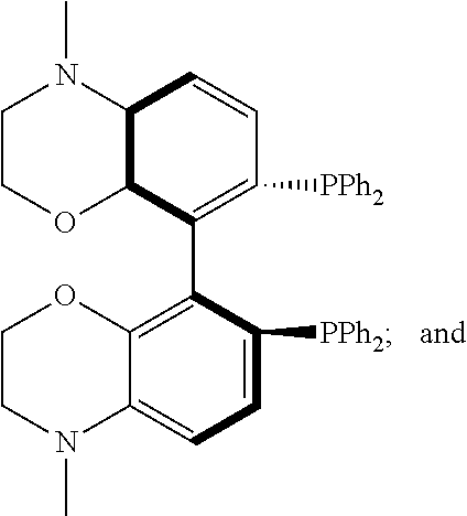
C12C(C(C3=C4C(=CC=C3[PPh2])N(C)CCO4)=C([PPh2])C=C1)OCCN2C
